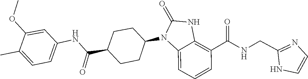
C1(CNC(C2=C3NC(=O)N(C4CCC(C(NC5=CC=C(C)C(OC)=C5)=O)CC4)C3=CC=C2)=O)=NC=CN1
